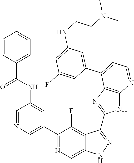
C1=NC=C(C2=NC=C3C(=C2F)C(C2=NC4=C(N2)N=CC=C4C2=CC(NCCN(C)C)=CC(F)=C2)=NN3)C=C1NC(C1=CC=CC=C1)=O
